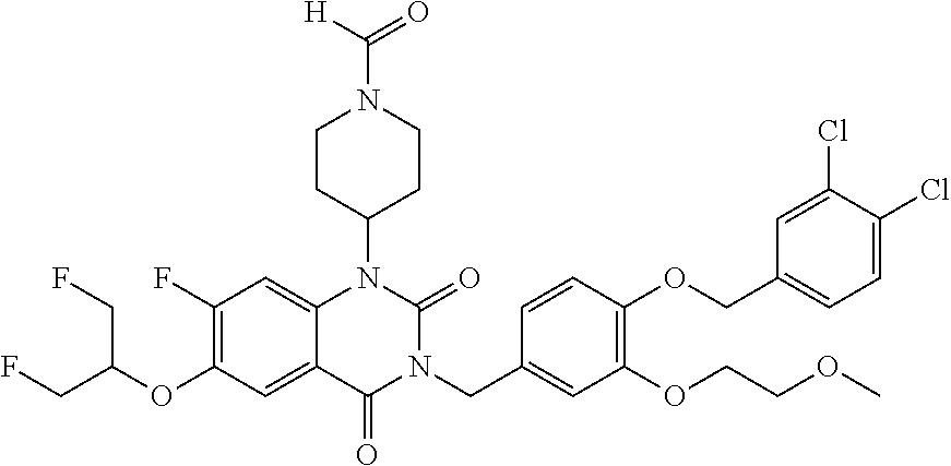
C12=CC(F)=C(OC(CF)CF)C=C1C(=O)N(CC1=CC(OCCOC)=C(OCC3=CC=C(Cl)C(Cl)=C3)C=C1)C(=O)N2C1CCN(C([H])=O)CC1
